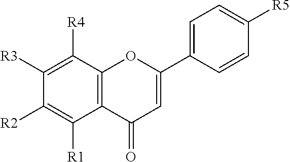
C12=C(C([R4])=C([R3])C([R2])=C1[R1])OC(C1=CC=C([R5])C=C1)=CC2=O
